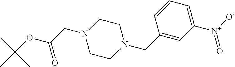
C1=CC=C([N+](=O)[O-])C=C1CN1CCN(CC(=O)OC(C)(C)C)CC1
